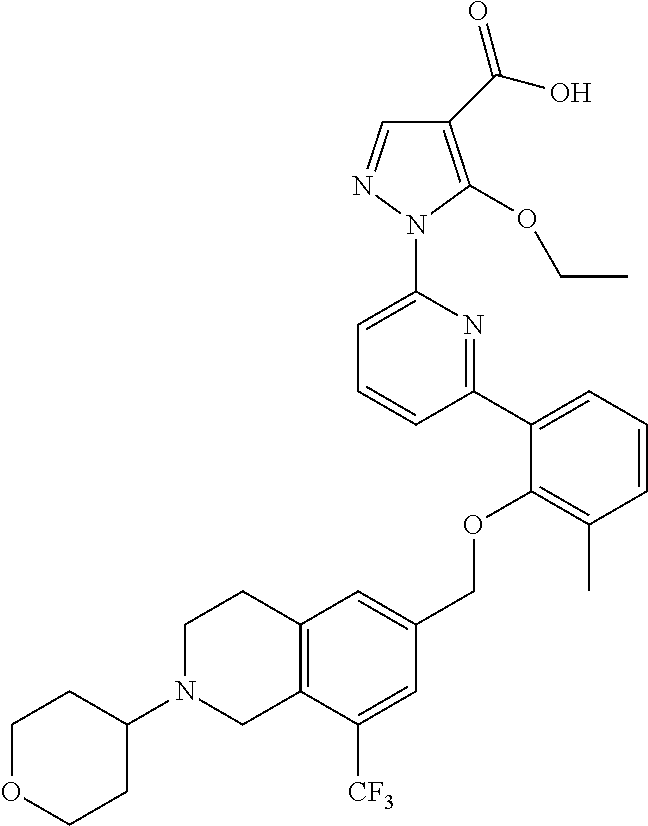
C1(C(O)=O)=C(OCC)N(C2=CC=CC(C3=CC=CC(C)=C3OCC3=CC4=C(C([CF3])=C3)CN(C3CCOCC3)CC4)=N2)N=C1
